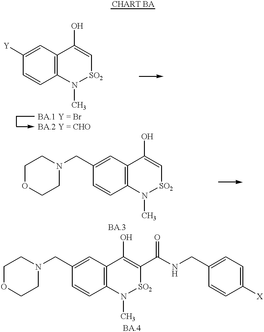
C1([Y])=CC2=C(C=C1)N(C)[SO2]C=C2O.C1(CN2CCOCC2)=CC2=C(C=C1)N(C)[SO2]C=C2O.C1(CN2CCOCC2)=CC2=C(C=C1)N(C)[SO2]C(C(NCC1=CC=C([X])C=C1)=O)=C2O
